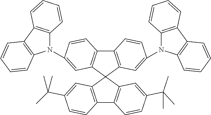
C12=C(C3(C4=C1C=CC(N1C5=C(C6=C1C=CC=C6)C=CC=C5)=C4)C1=C(C4=C3C=C(C(C)(C)C)C=C4)C=CC(C(C)(C)C)=C1)C=C(N1C3=C(C4=C1C=CC=C4)C=CC=C3)C=C2
